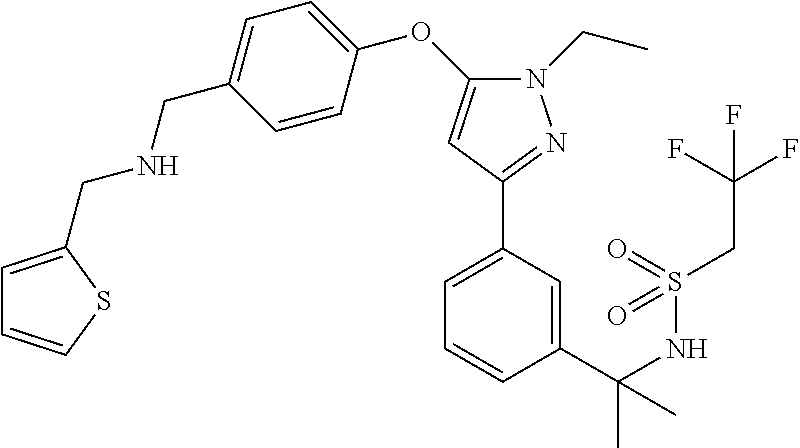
C1=C(C(NS(CC(F)(F)F)(=O)=O)(C)C)C=CC=C1C1=NN(CC)C(OC2=CC=C(CNCC3=CC=CS3)C=C2)=C1
